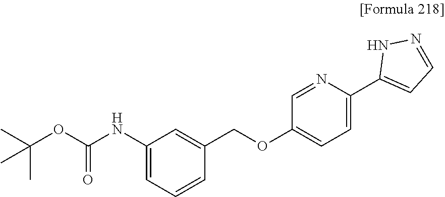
C1=C(C2=CC=NN2)N=CC(OCC2=CC(NC(OC(C)(C)C)=O)=CC=C2)=C1
